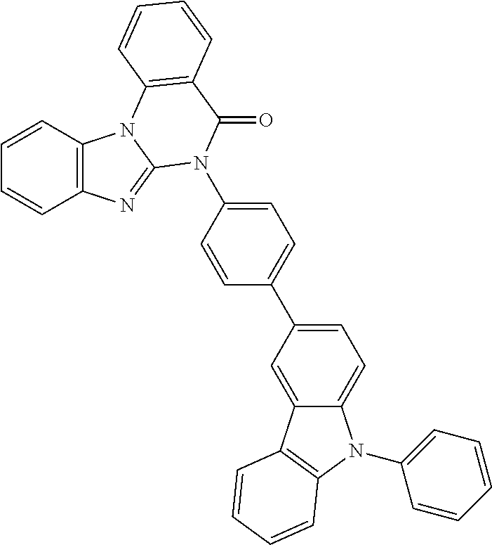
C1=CC2=C(C=C1)N=C1N2C2=C(C(=O)N1C1=CC=C(C3=CC=C4C(=C3)C3=C(N4C4=CC=CC=C4)C=CC=C3)C=C1)C=CC=C2
